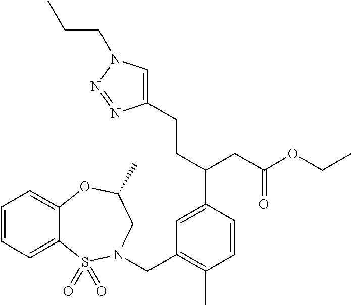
C1=CC=C2C(=C1)OC(C)CN(CC1=C(C)C=CC(C(CC(OCC)=O)CCC3=CN(CCC)N=N3)=C1)S2(=O)=O
